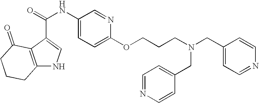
N1C2=C(C(C(=O)NC3=CC=C(OCCCN(CC4=CC=NC=C4)CC4=CC=NC=C4)N=C3)=C1)C(=O)CCC2
